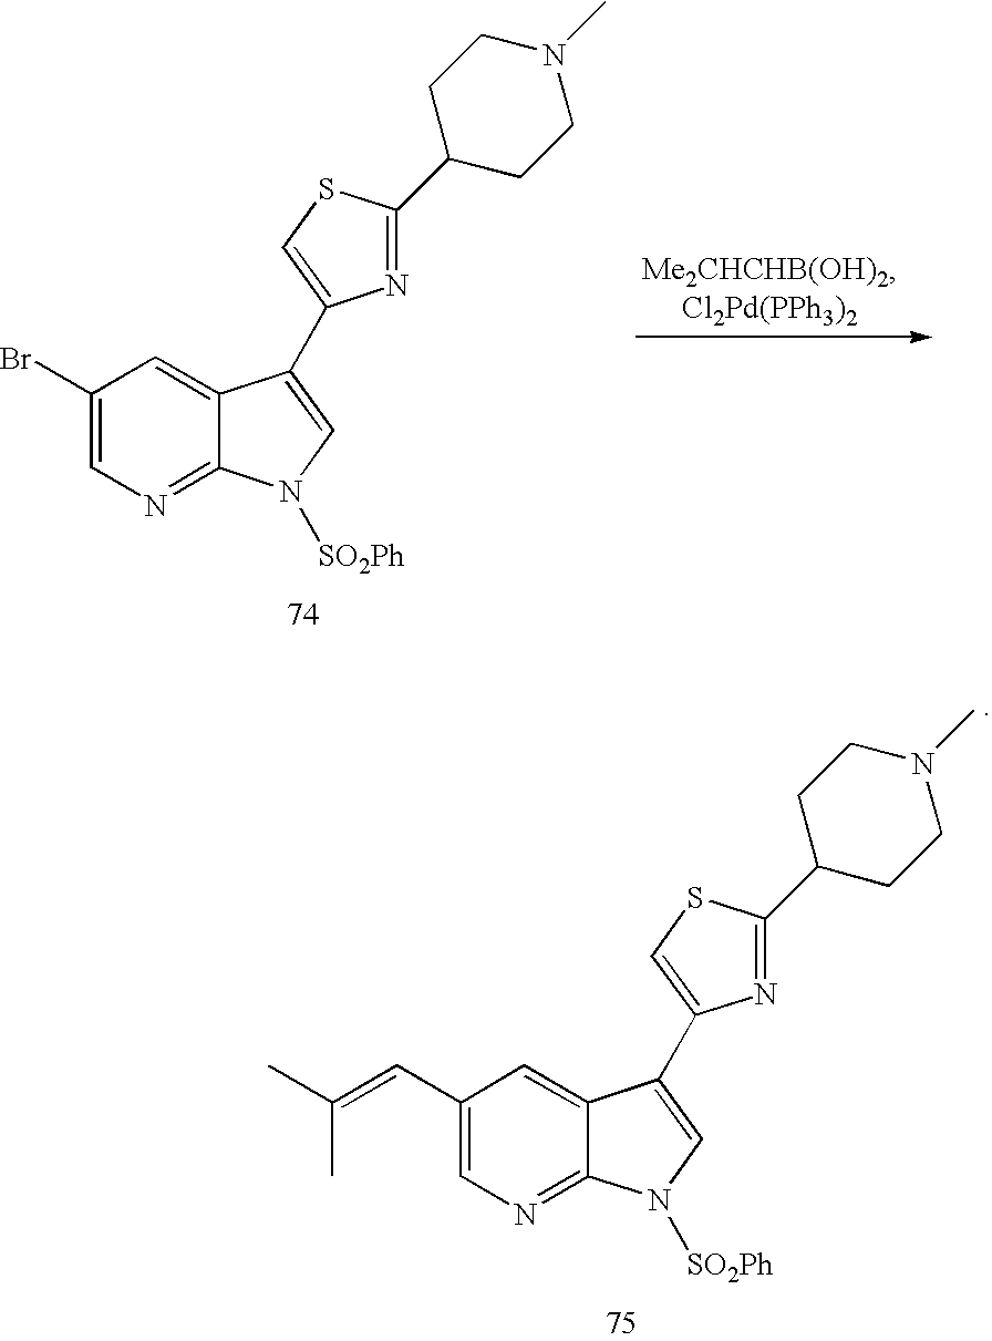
C1(Br)=CN=C2C(=C1)C(C1=CSC(C3CCN(C)CC3)=N1)=CN2[SO2Ph].C1(C=C(C)C)=CN=C2C(=C1)C(C1=CSC(C3CCN(C)CC3)=N1)=CN2[SO2Ph]
